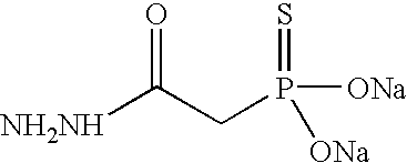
[NH2NH]C(CP(=S)([ONa])[ONa])=O
